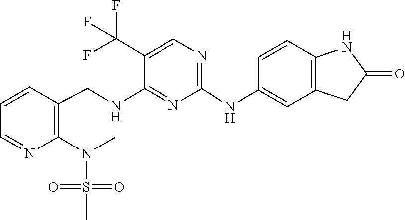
O=S(C)(N(C1=C(CNC2=NC(NC3=CC4=C(C=C3)NC(=O)C4)=NC=C2C(F)(F)F)C=CC=N1)C)=O
